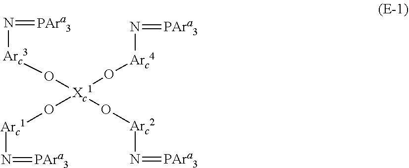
[Xc1](O[Arc4]N=[PAra3])(O[Arc2]N=[PAra3])(O[Arc3]N=[PAra3])O[Arc1]N=[PAra3]
